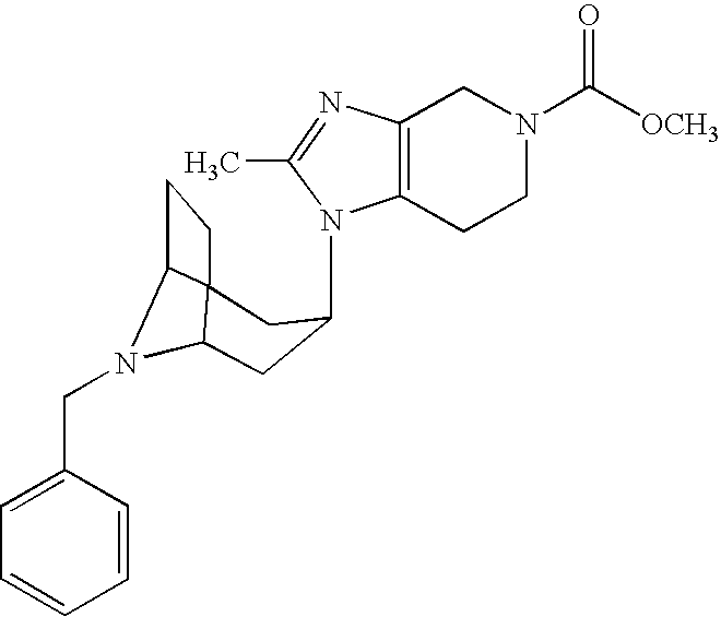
N1(C2CC3N(CC4=CC=CC=C4)C4C3(CC4)C2)C2=C(N=C1C)CN(C([OCH3])=O)CC2
